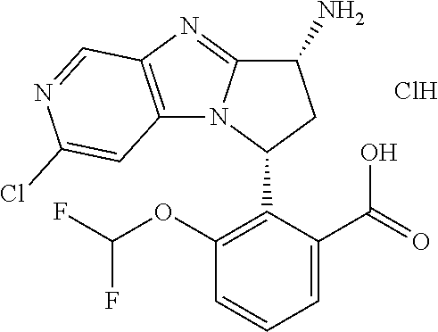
C12=C(N=C3N1C(C1=C(OC(F)F)C=CC=C1C(=O)O)CC3N)C=NC(Cl)=C2.Cl
